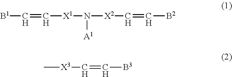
[B1]C=C[X1]N([X2]C=C[B2])[A1].[X3](C=C[B3])C
